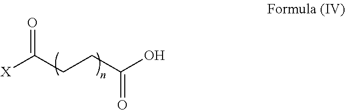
[X]C(CCC(O)=O)=O
